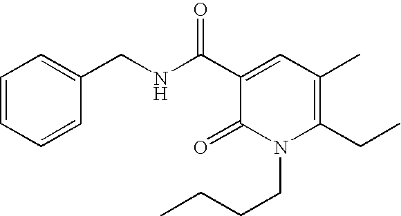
C1(CNC(C2=CC(C)=C(CC)N(CCCC)C2=O)=O)=CC=CC=C1
